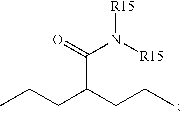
CCCC(CCC)C(=O)N([R15])[R15]
